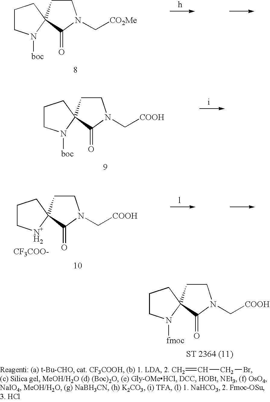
C1CN([boc])C2(C1)CCN(C[CO2Me])C2=O.C1CN([boc])C2(C1)CCN(C[COOH])C2=O.C1C[N+H2]C2(C1)CCN(C[COOH])C2=O.[CF3COO-].C1CN([fmoc])C2(C1)CCN(C[COOH])C2=O.C(CBr)=C
